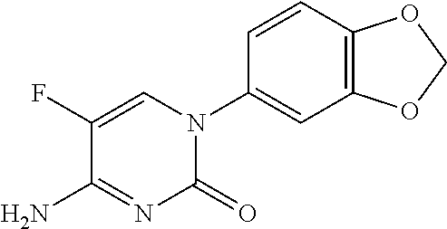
C12=C(C=CC(N3C(=O)N=C(N)C(F)=C3)=C1)OCO2
